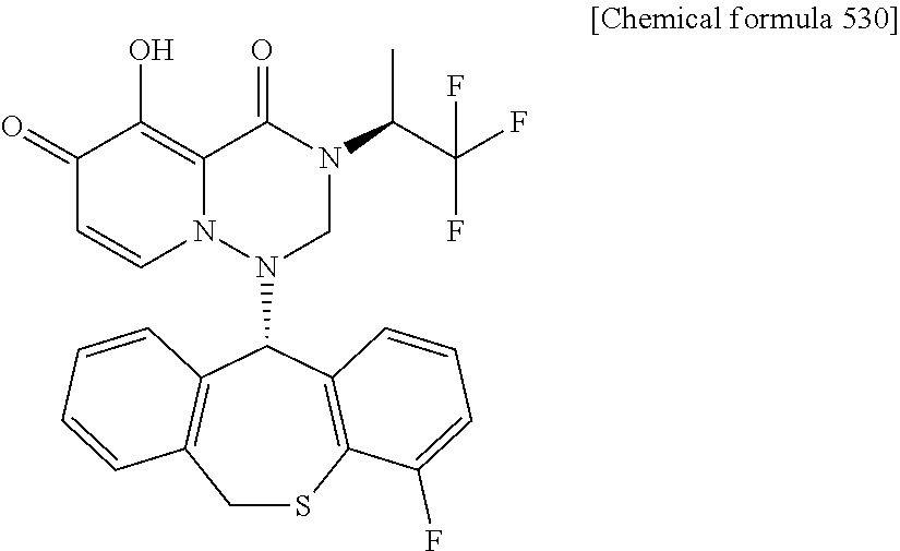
C1(=O)C=CN2C(=C1O)C(=O)N(C(C(F)(F)F)C)CN2C1C2=C(CSC3=C1C=CC=C3F)C=CC=C2
